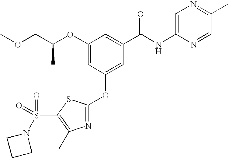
C1(OC(COC)C)=CC(OC2=NC(C)=C(S(=O)(N3CCC3)=O)S2)=CC(C(NC2=CN=C(C)C=N2)=O)=C1
